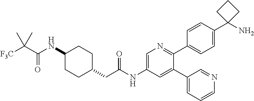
C1(NC(C([F3C])(C)C)=O)CCC(CC(NC2=CN=C(C3=CC=C(C4(N)CCC4)C=C3)C(C3=CC=CN=C3)=C2)=O)CC1
